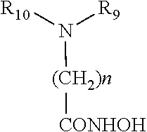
N([(CH2)n][CONHOH])([R10])[R9]
